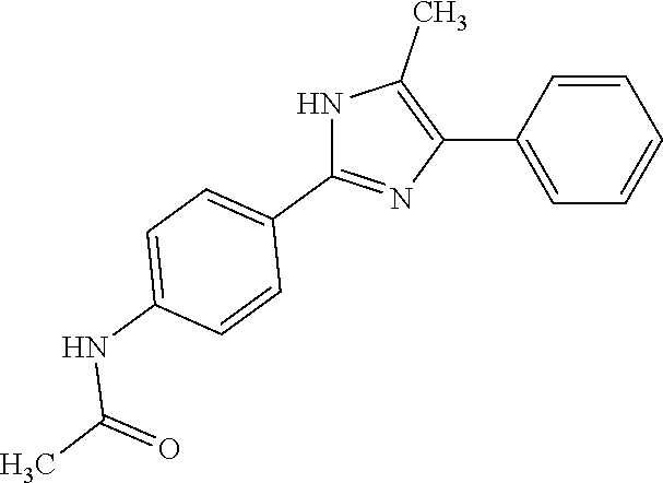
N1C(C2=CC=C(NC(C)=O)C=C2)=NC(C2=CC=CC=C2)=C1C
